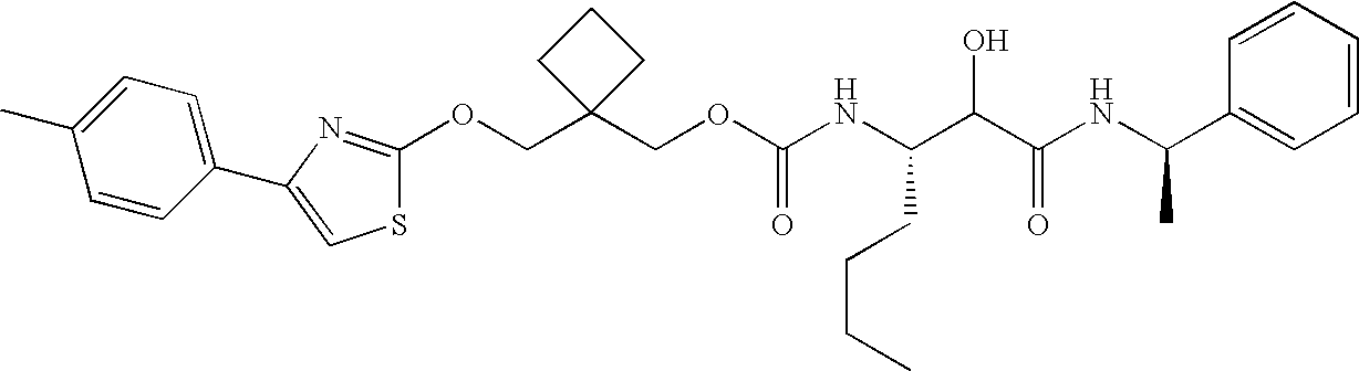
O(CC1(COC2=NC(C3=CC=C(C)C=C3)=CS2)CCC1)C(NC(C(C(NC(C1=CC=CC=C1)C)=O)O)CCCC)=O
